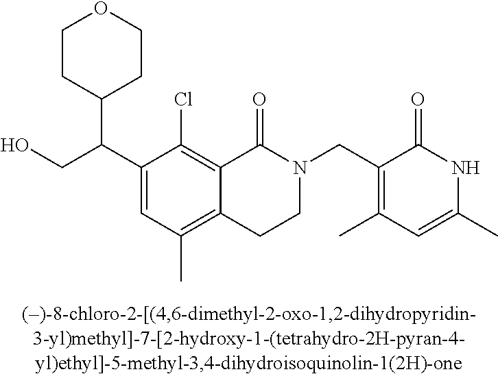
C1(C(CO)C2CCOCC2)=CC(C)=C2C(=C1Cl)C(=O)N(CC1=C(C)C=C(C)NC1=O)CC2
